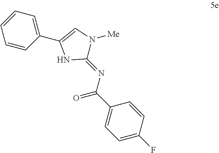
C1=C(F)C=CC(C(N=C2N([Me])C=C(C3=CC=CC=C3)N2)=O)=C1
